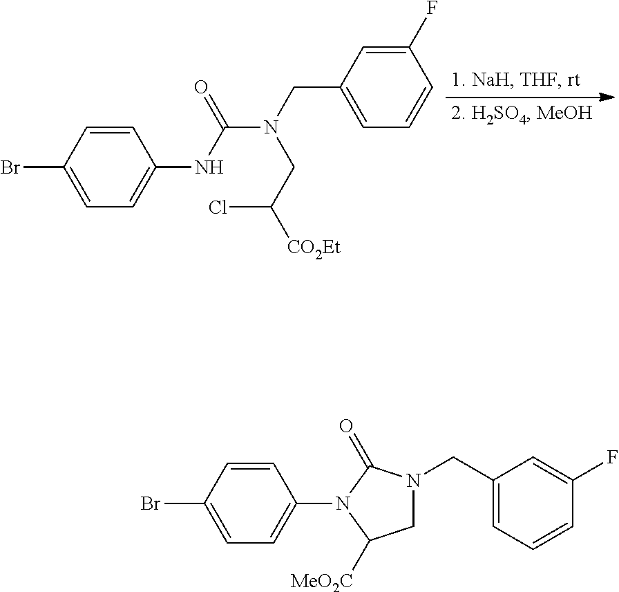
C1=CC(Br)=CC=C1NC(N(CC([CO2Et])Cl)CC1=CC=CC(F)=C1)=O.C1=CC(Br)=CC=C1N1C([MeO2C])CN(CC2=CC=CC(F)=C2)C1=O
